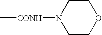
C1COCCN1[CONH]C
